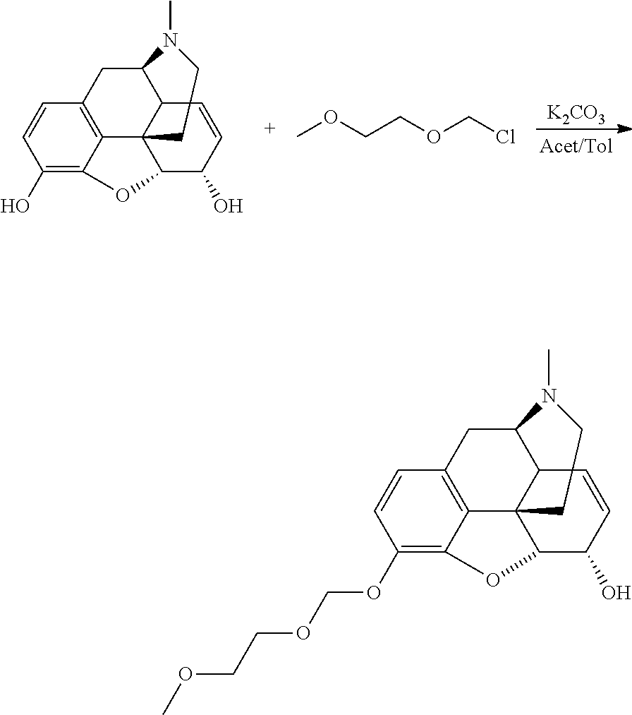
C1=CC(OCOCCOC)=C2C3=C1CC(N(C)C)C1C3(C)C(C(O)C=C1)O2.C1=CC(O)=C2C3=C1CC(N(C)C)C1C3(C)C(C(O)C=C1)O2.[K2CO3].COCCOCCl
